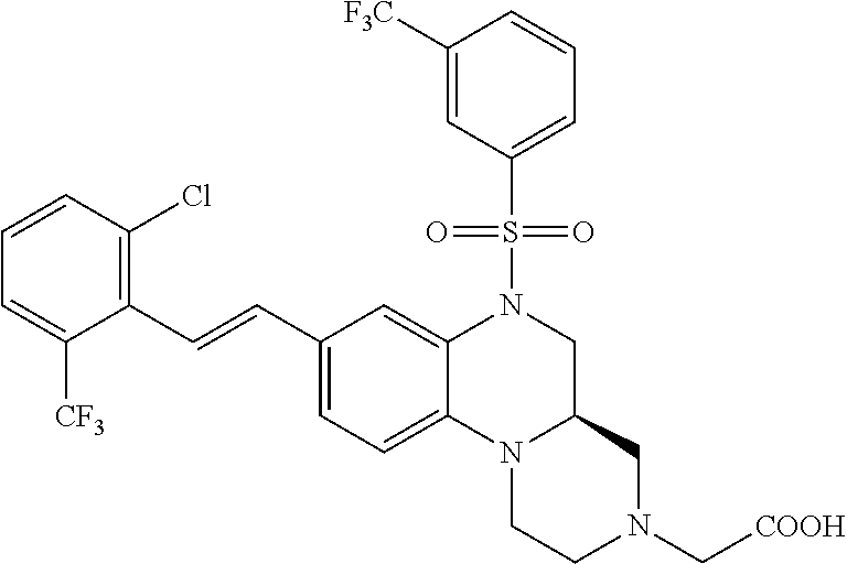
N12CCN(C[COOH])CC1CN(S(C1=CC=CC([F3C])=C1)(=O)=O)C1=CC(C=CC3=C(Cl)C=CC=C3[CF3])=CC=C21
